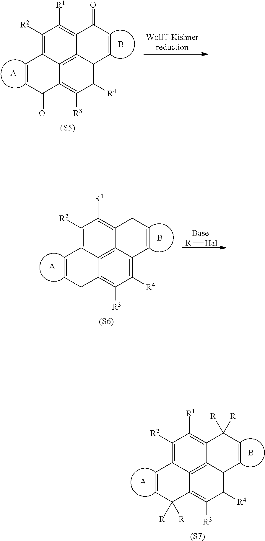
C1=CC(=O)C2=C([R3])C([R4])=C3C4=C2C1=C([R2])C([R1])=C4C(=O)C=C3.[A].B.[(S5)].C1=CC([R])([R])C2=C([R3])C([R4])=C3C4=C2C1=C([R2])C([R1])=C4C([R])([R])C=C3.[A].B.[(S7)].C1=CCC2=C([R3])C([R4])=C3C4=C2C1=C([R2])C([R1])=C4CC=C3.[A].B.[(S6)].[R][Hal]
